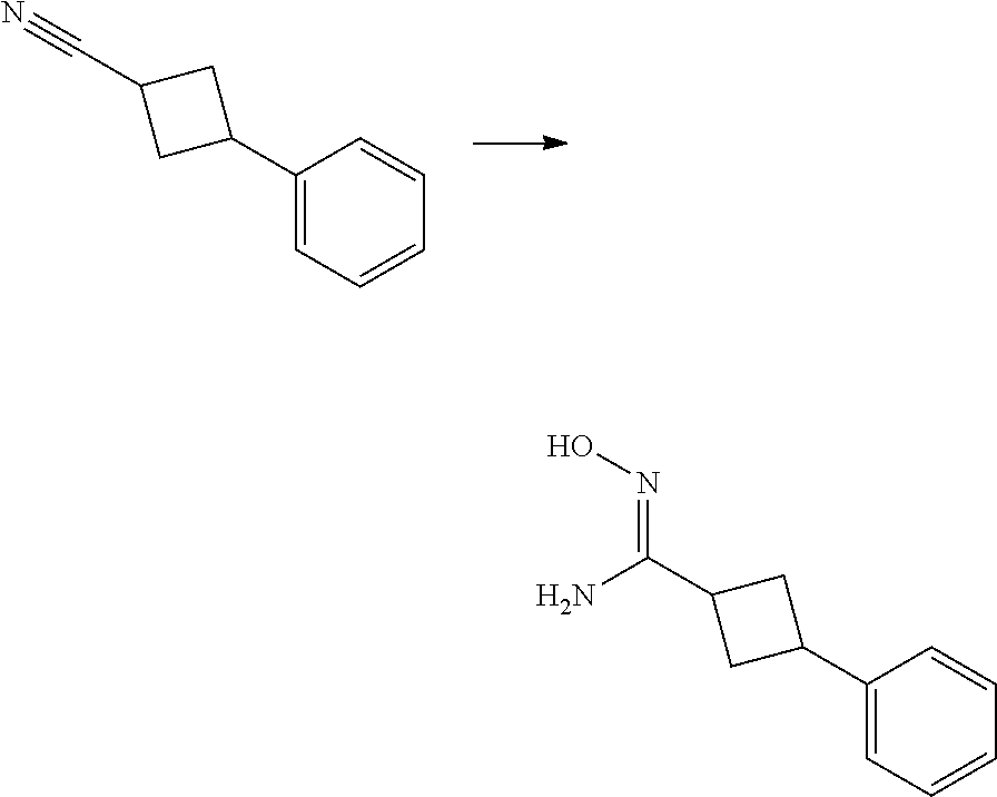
C1(C2CC(C#N)C2)=CC=CC=C1.C1(C2CC(C(N)=NO)C2)=CC=CC=C1
